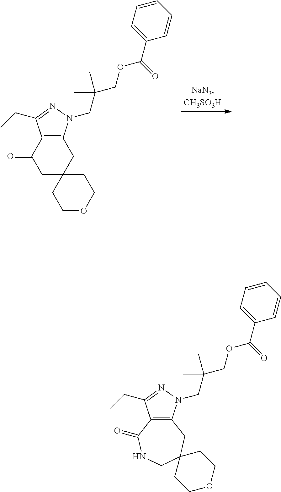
C1OCCC2(C1)CC1=C(C(=O)C2)C(CC)=NN1CC(COC(C1=CC=CC=C1)=O)(C)C.C12=C(C(CC)=NN1CC(COC(C1=CC=CC=C1)=O)(C)C)C(=O)NCC1(C2)CCOCC1
